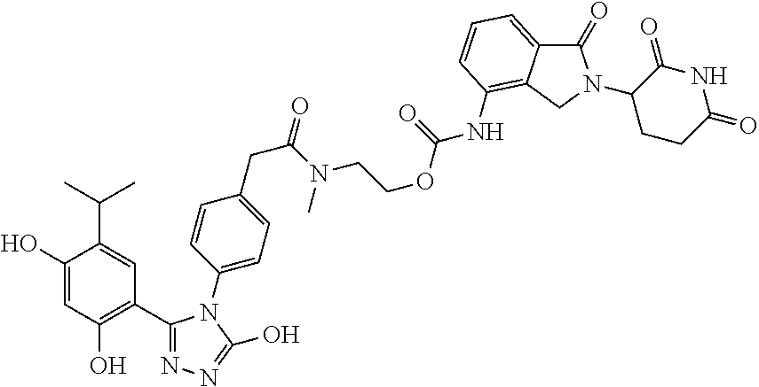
C1(O)=CC(O)=C(C2=NN=C(O)N2C2=CC=C(CC(N(C)CCOC(=O)NC3=C4C(=CC=C3)C(=O)N(C3CCC(=O)NC3=O)C4)=O)C=C2)C=C1C(C)C
